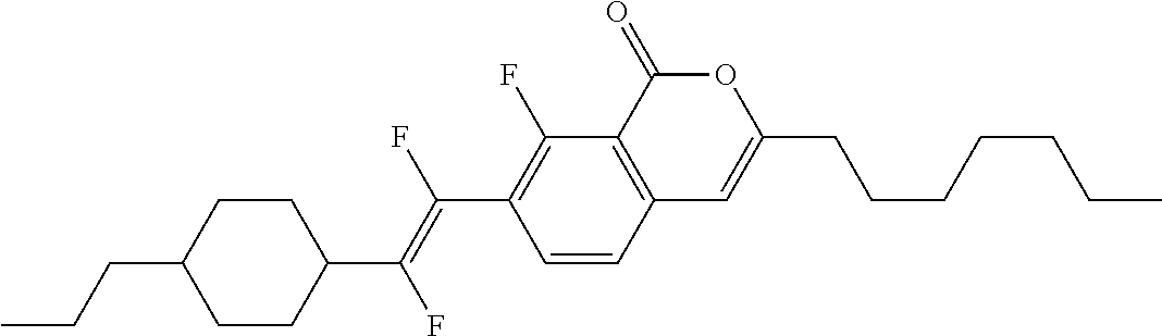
C1=CC2=C(C(F)=C1C(=C(C1CCC(CCC)CC1)F)F)C(=O)OC(CCCCCCC)=C2
